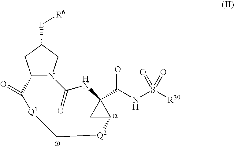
C12N(CC([L][R6])C1)C(=O)NC1(C(NS([R30])(=O)=O)=O)CC1[Q2]C[Q1]C2=O
